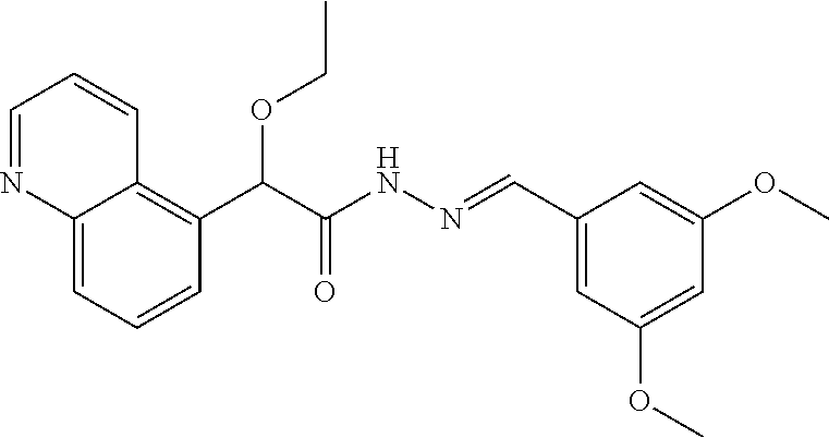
C1=C2C(=C(C(C(NN=CC3=CC(OC)=CC(OC)=C3)=O)OCC)C=C1)C=CC=N2
